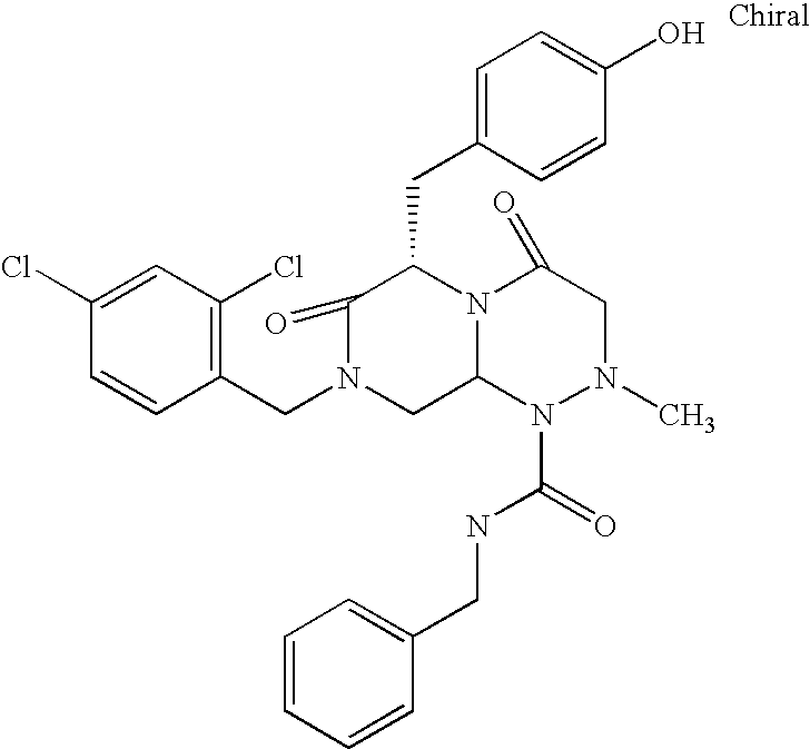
C1=C(Cl)C=CC(CN2CC3N(C(CC4=CC=C(O)C=C4)C2=O)C(=O)CN(C)N3C(NCC2=CC=CC=C2)=O)=C1Cl
